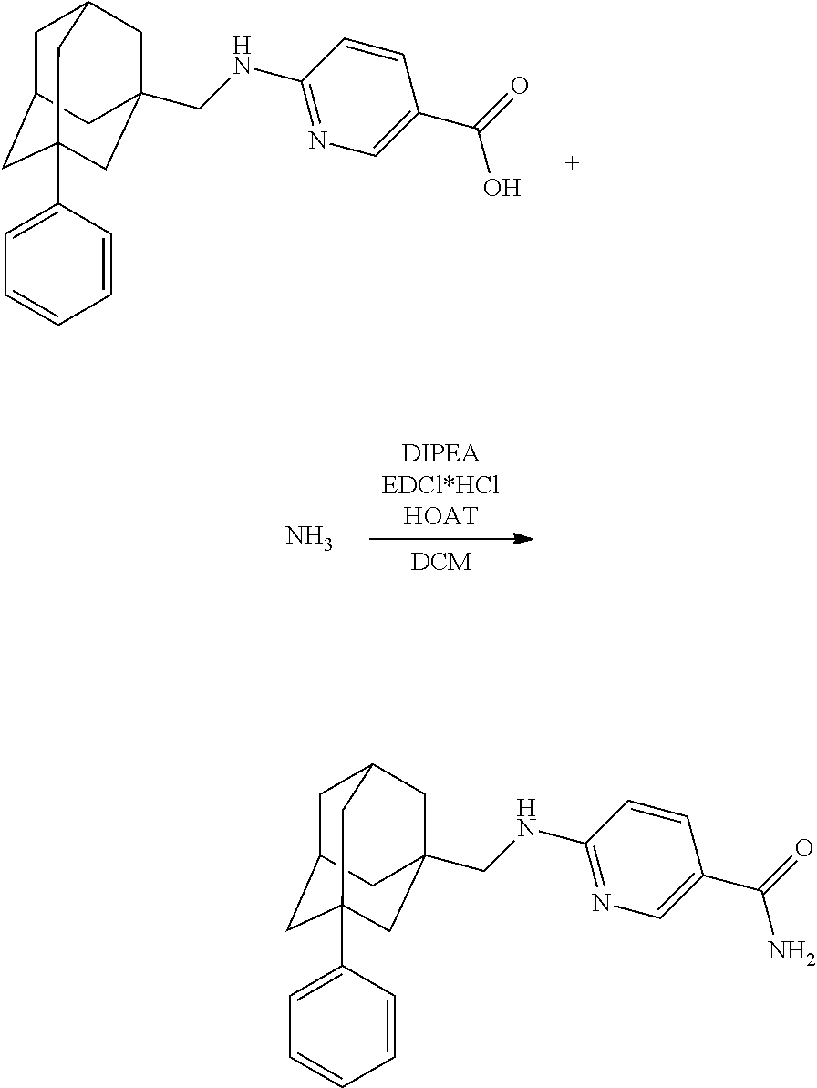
C1C2CC3(C4=CC=CC=C4)CC(CNC4=NC=C(C(=O)O)C=C4)(CC1C3)C2.[DIPEAEDCl*HClHOAT].[DCM].N.C1C2CC3(C4=CC=CC=C4)CC(CNC4=NC=C(C(N)=O)C=C4)(CC1C3)C2
